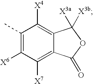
C12=C([X7])C([X6])=C(C)C([X4])=C1C([X3a])([X3b])OC2=O
